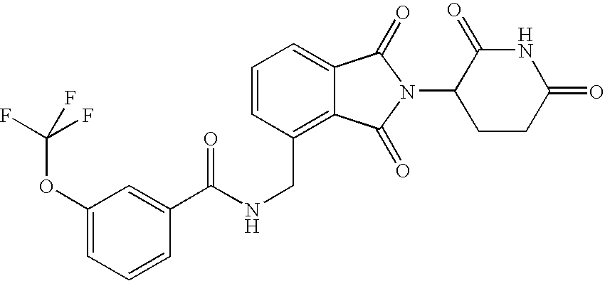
N(CC1=C2C(=CC=C1)C(=O)N(C1CCC(=O)NC1=O)C2=O)C(=O)C1=CC(OC(F)(F)F)=CC=C1
